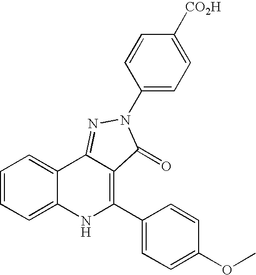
C1=CC=C2C(=C1)C1=NN(C3=CC=C([CO2H])C=C3)C(=O)C1=C(C1=CC=C(OC)C=C1)N2
